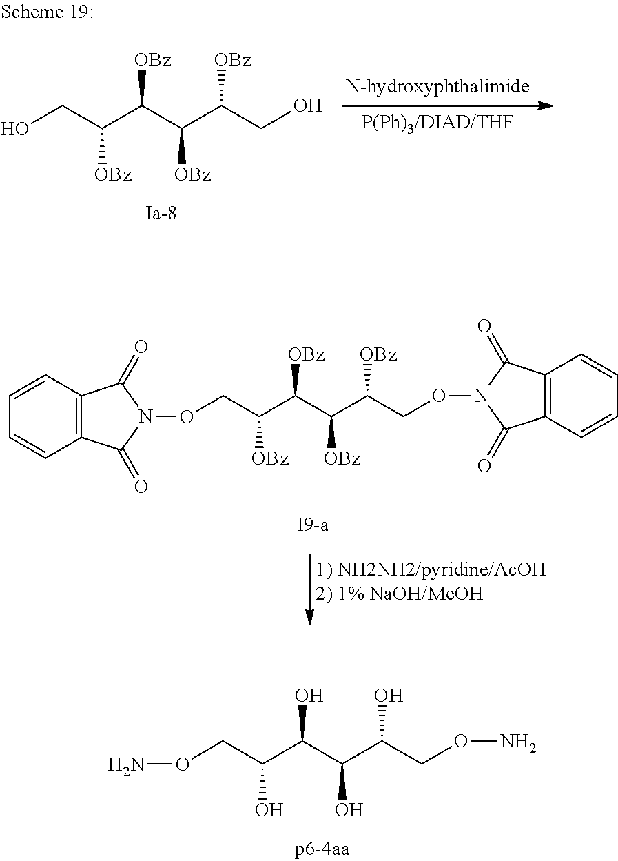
O(CC(C(C(C(CON)O)O)O)O)N.C12=C(C=CC=C1)C(=O)N(OCC(C(C(C(CON1C(=O)C3=C(C1=O)C=CC=C3)[OBz])[OBz])[OBz])[OBz])C2=O.OCC(C(C(C(CO)[OBz])[OBz])[OBz])[OBz]
